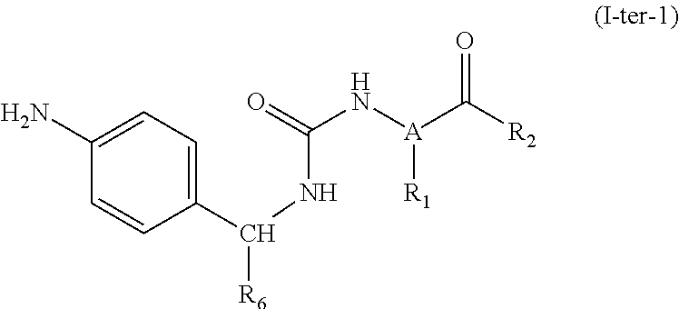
C(N[A](C([R2])=O)[R1])(NC(C1=CC=C(N)C=C1)[R6])=O
